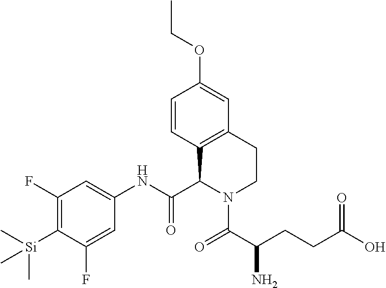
C1=CC2=C(C=C1OCC)CCN(C(C(CCC(O)=O)N)=O)C2C(NC1=CC(F)=C([Si](C)(C)C)C(F)=C1)=O
